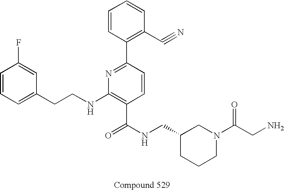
C1=CC=C(CCNC2=C(C(NCC3CCCN(C(CN)=O)C3)=O)C=CC(C3=C(C#N)C=CC=C3)=N2)C=C1F
